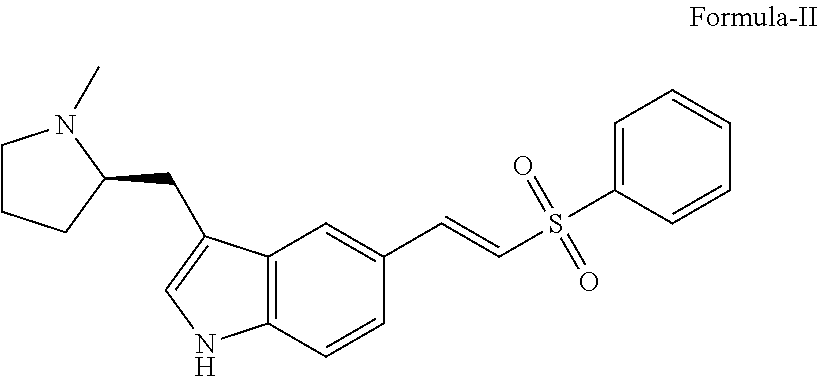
C12=C(C=CC(C=CS(=O)(=O)C3=CC=CC=C3)=C1)NC=C2CC1N(C)CCC1
